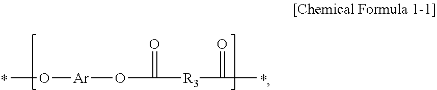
O([Ar]OC([R3]C(C)=O)=O)C.*.*
